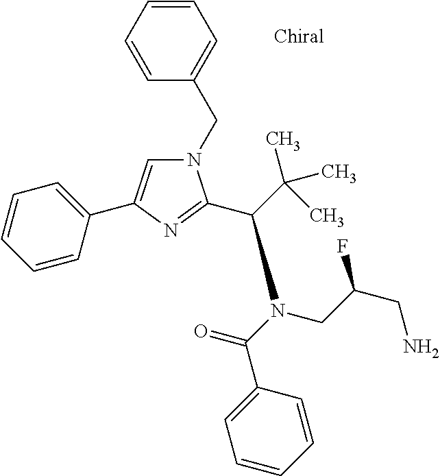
N1(CC2=CC=CC=C2)C=C(C2=CC=CC=C2)N=C1C(N(C(=O)C1=CC=CC=C1)CC(CN)F)C(C)(C)C
